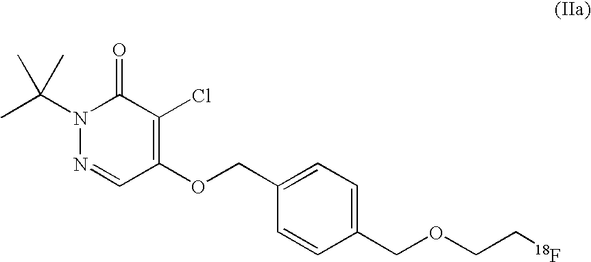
CC(N1C(=O)C(Cl)=C(OCC2=CC=C(COCC[18F])C=C2)C=N1)(C)C
